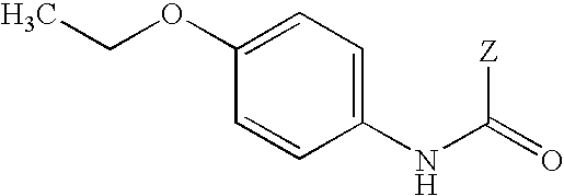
C1(OCC)=CC=C(NC(=O)[Z])C=C1
